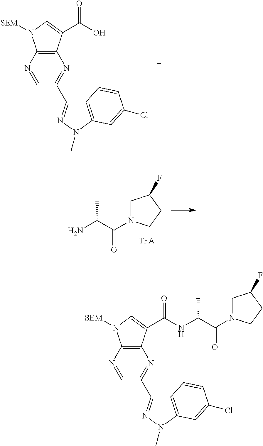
C12=C(N=CC(C3=NN(C)C4=C3C=CC(Cl)=C4)=N1)N([SEM])C=C2C(=O)O.NC(C(=O)N1CC(F)CC1)C.C12=C(N=CC(C3=NN(C)C4=C3C=CC(Cl)=C4)=N1)N([SEM])C=C2C(=O)NC(C)C(=O)N1CC(F)CC1
